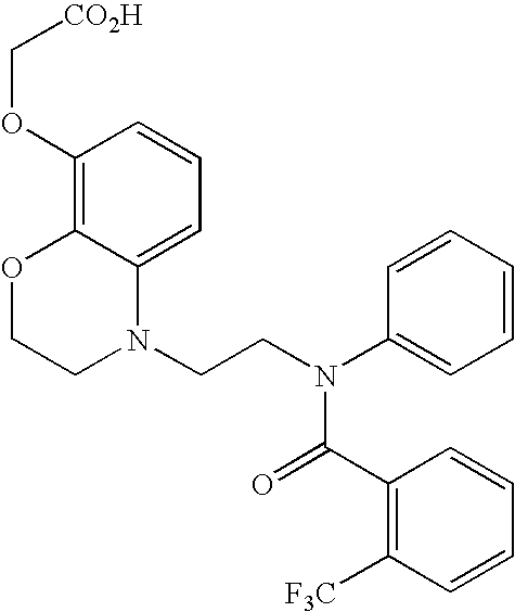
C1=C2C(=C(OC[CO2H])C=C1)OCCN2CCN(C1=CC=CC=C1)C(=O)C1=C([F3C])C=CC=C1
